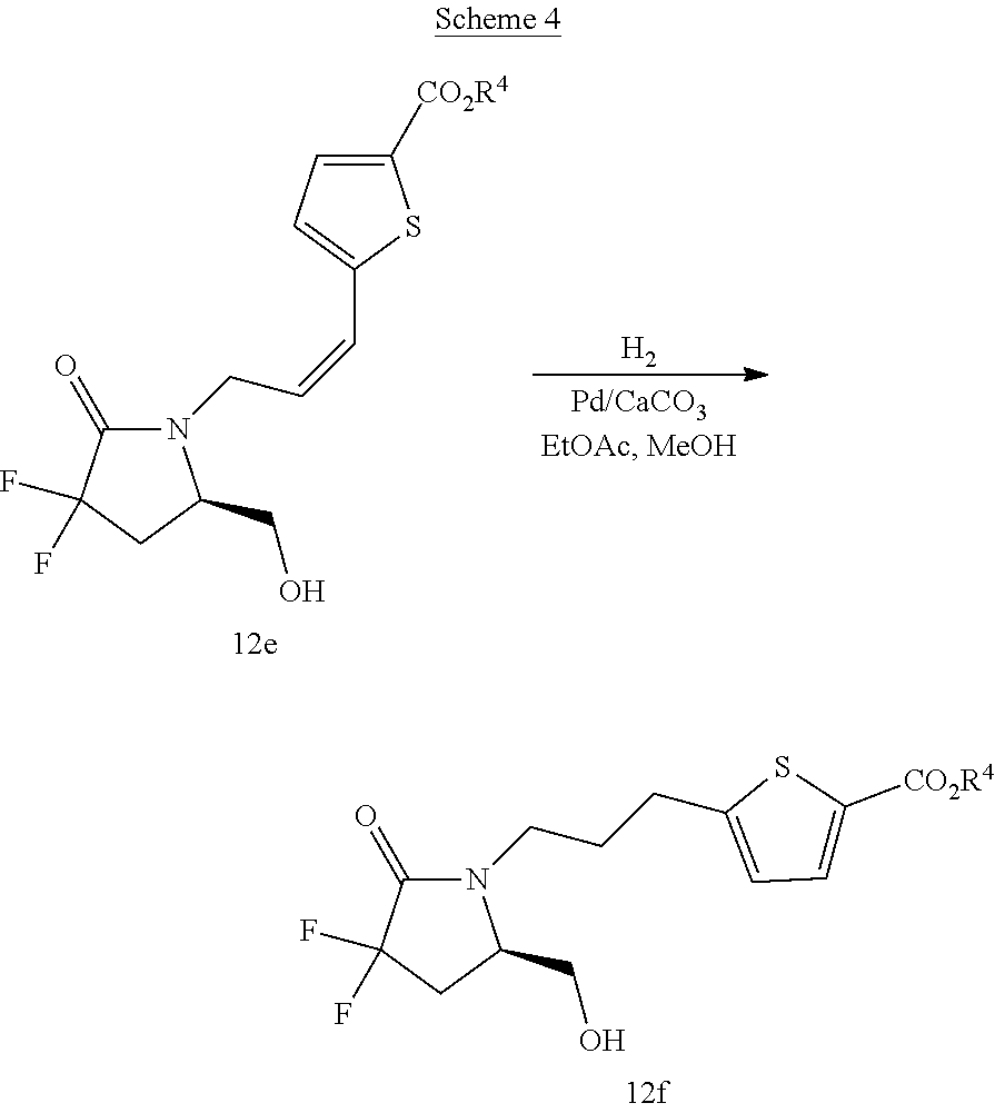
C(CCN1C(=O)C(F)(F)CC1CO)C1=CC=C([CO2R4])S1.C1([CO2R4])=CC=C(C=CCN2C(=O)C(F)(F)CC2CO)S1.[H2]
